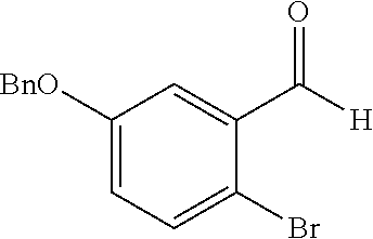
C1([BnO])=CC=C(Br)C(C(=O)[H])=C1
